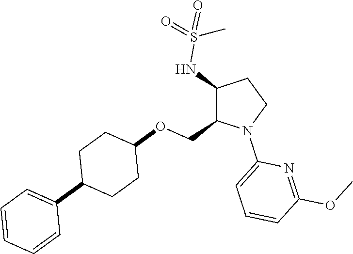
C1(NS(=O)(=O)C)C(COC2CCC(C3=CC=CC=C3)CC2)N(C2=CC=CC(OC)=N2)CC1
